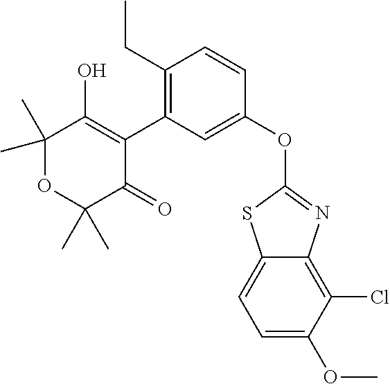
C1(C)(C)OC(C)(C)C(=O)C(C2=C(CC)C=CC(OC3=NC4=C(Cl)C(OC)=CC=C4S3)=C2)=C1O
